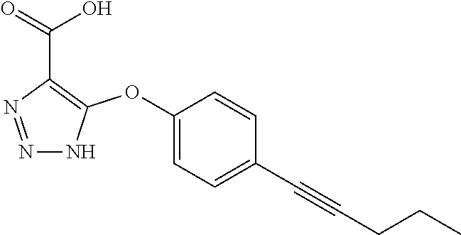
N1=NC(C(=O)O)=C(OC2=CC=C(C#CCCC)C=C2)N1
